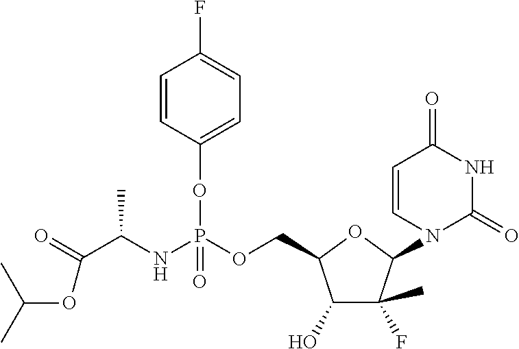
C1(O)C(F)(C)C(N2C(=O)NC(=O)C=C2)OC1COP(NC(C(=O)OC(C)C)C)(OC1=CC=C(F)C=C1)=O
